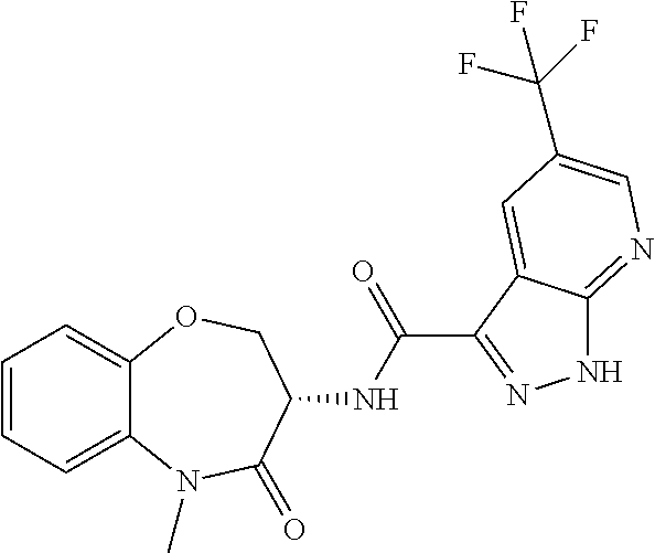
C1=CC=C2C(=C1)OCC(NC(C1=NNC3=NC=C(C(F)(F)F)C=C13)=O)C(=O)N2C
